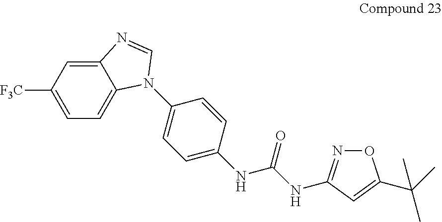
C12=CC([F3C])=CC=C1N(C1=CC=C(NC(NC3=NOC(C(C)(C)C)=C3)=O)C=C1)C=N2
